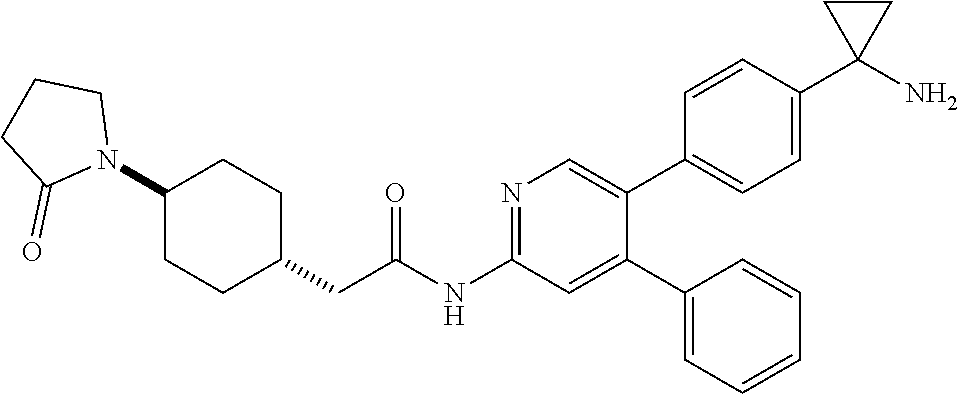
C1(N2CCCC2=O)CCC(CC(NC2=NC=C(C3=CC=C(C4(N)CC4)C=C3)C(C3=CC=CC=C3)=C2)=O)CC1
